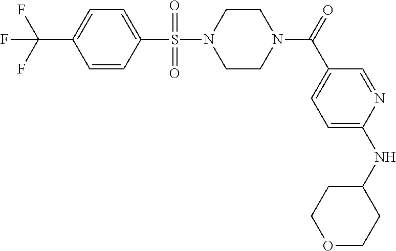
C1(C(F)(F)F)=CC=C(S(N2CCN(C(=O)C3=CC=C(NC4CCOCC4)N=C3)CC2)(=O)=O)C=C1
